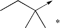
CCC(->C)(C)C
